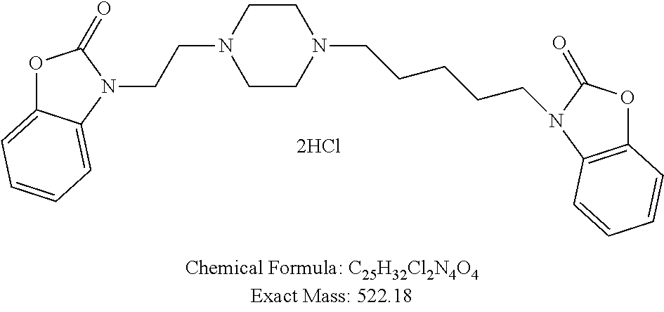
C1CN(CCCCCN2C(=O)OC3=C2C=CC=C3)CCN1CCN1C2=CC=CC=C2OC1=O
